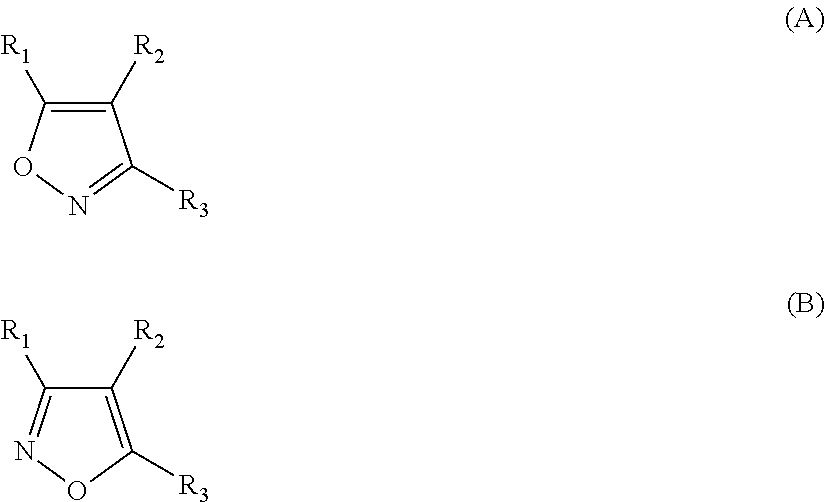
C1([R1])=C([R2])C([R3])=NO1.C1([R1])=NOC([R3])=C1[R2]
